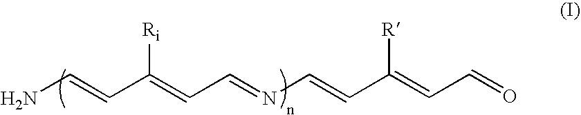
NC=CC(=CC=NC=CC(=CC=O)[R])[Ri]
